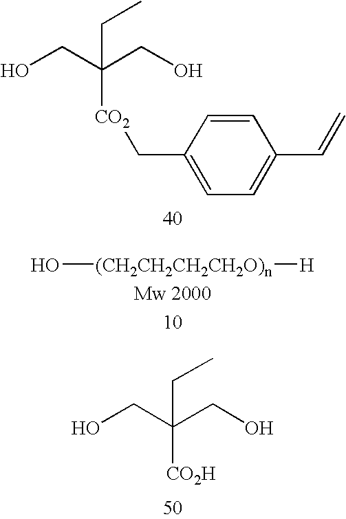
OCC(CO)(CC)[CO2]CC1=CC=C(C=C)C=C1.O[(CH2CH2CH2CH2O)n][H].OCC(CO)(CC)[CO2H]
